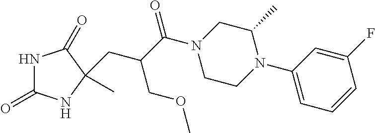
N1C(=O)NC(CC(C(N2CCN(C3=CC=CC(F)=C3)C(C)C2)=O)COC)(C)C1=O
